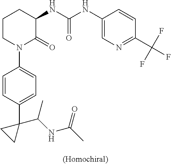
C1CN(C2=CC=C(C3(C(NC(C)=O)C)CC3)C=C2)C(=O)C(NC(NC2=CN=C(C(F)(F)F)C=C2)=O)C1
